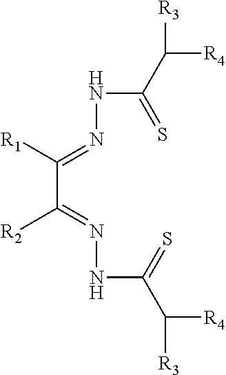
C(C(=NNC(C([R4])[R3])=S)[R2])([R1])=NNC(C([R4])[R3])=S
